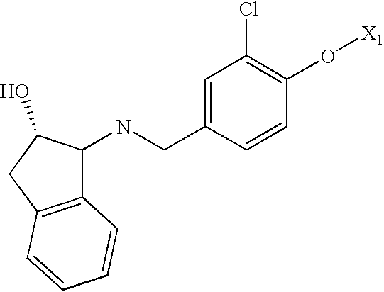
C1(NCC2=CC(Cl)=C(O[X1])C=C2)C2=C(CC1O)C=CC=C2
